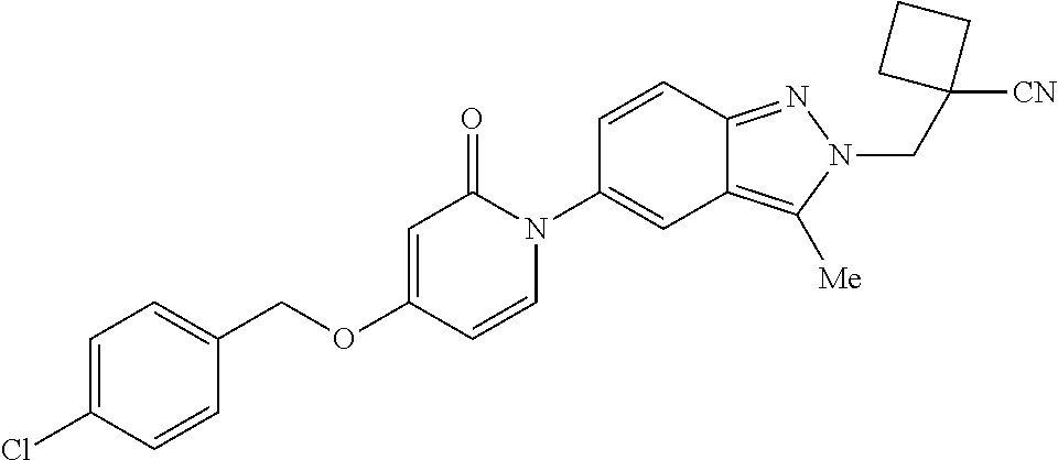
C1=C(Cl)C=CC(COC2=CC(=O)N(C3=CC4=C([Me])N(CC5([CN])CCC5)N=C4C=C3)C=C2)=C1
